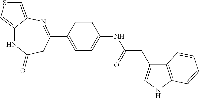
C(C(=O)NC1=CC=C(C2=NC3=CSC=C3NC(=O)C2)C=C1)C1=CNC2=C1C=CC=C2
